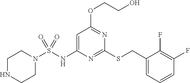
C1(SCC2=CC=CC(F)=C2F)=NC(NS(N2CCNCC2)(=O)=O)=CC(OCCO)=N1
